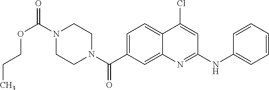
N1(C(OCCC)=O)CCN(C(=O)C2=CC=C3C(=C2)N=C(NC2=CC=CC=C2)C=C3Cl)CC1
